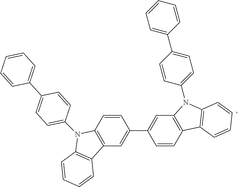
C1=C(C2=CC=CC=C2)C=CC(N2C3=C(C=C(C4=CC5=C(C=C4)C4=C(N5C5=CC=C(C6=CC=CC=C6)C=C5)C=CC=C4)C=C3)C3=C2C=CC=C3)=C1
